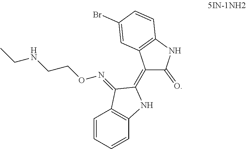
C1=CC=CC2=C1C(=NOCCNCC)C(=C1C(=O)NC3=C1C=C(Br)C=C3)N2
